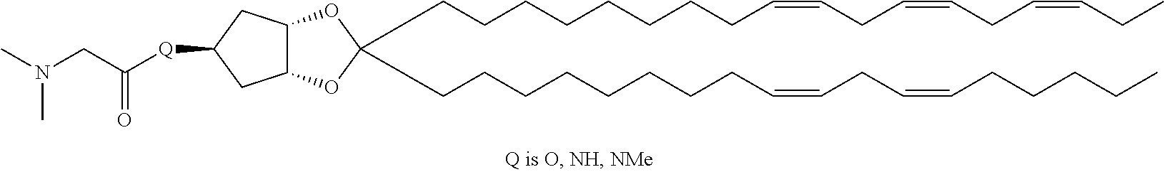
C(CCCCCCCC=CCC=CCC=CCC)C1(CCCCCCCCC=CCC=CCCCCC)OC2C(O1)CC([Q]C(CN(C)C)=O)C2
